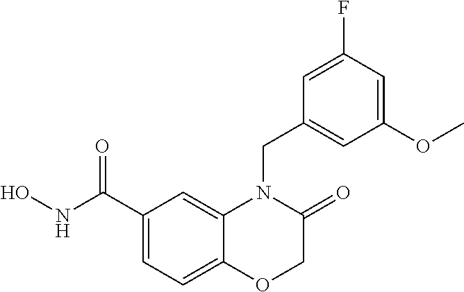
C1(C(NO)=O)=CC=C2C(=C1)N(CC1=CC(OC)=CC(F)=C1)C(=O)CO2
